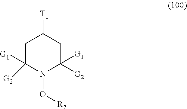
C1C([G1])([G2])N(O[R2])C([G1])([G2])CC1[T1]
